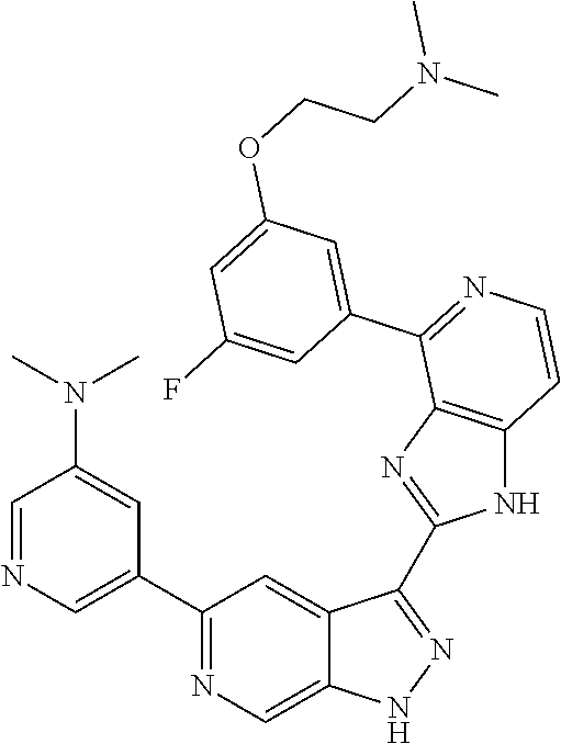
C1(C2=CN=CC(N(C)C)=C2)=NC=C2C(=C1)C(C1=NC3=C(N1)C=CN=C3C1=CC(OCCN(C)C)=CC(F)=C1)=NN2
